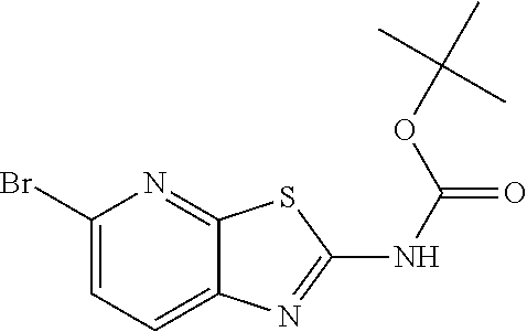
C1(Br)=CC=C2C(=N1)SC(NC(=O)OC(C)(C)C)=N2
